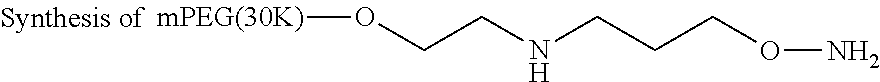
[mPEG(30K)]OCCNCCCON
